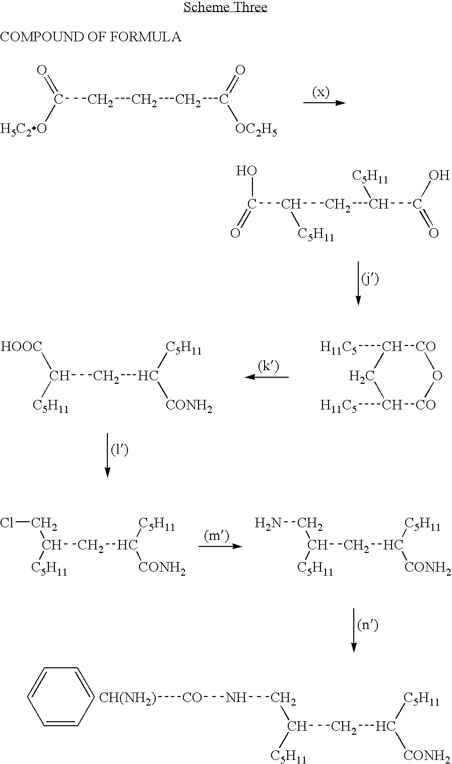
C1=CC=CC=C1.C(CC([C5H11])[CONH2])(CN[CO][CH(NH2)])[C5H11].C(CC([C5H11])[CONH2])(CN)[C5H11].C(CC([C5H11])[CONH2])(CCl)[C5H11].C(C(CC(C(=O)O)[C5H11])[C5H11])(O)=O.[CO]1C([H11C5])CC([H11C5])[CO]O1.C(CC([C5H11])[CONH2])([HOOC])[C5H11].C(CCCC([OC2H5])=O)(=O)[H5C2O]
